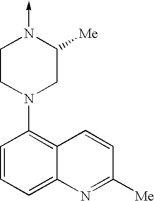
C1=CC=C2C(=C1N1CC([Me])N(->C)CC1)C=CC([Me])=N2
